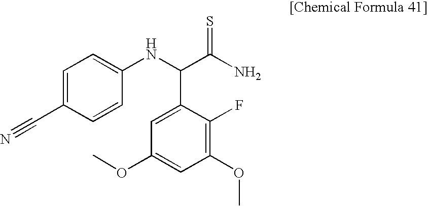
C1=C(C#N)C=CC(NC(C2=CC(OC)=CC(OC)=C2F)C(N)=S)=C1
